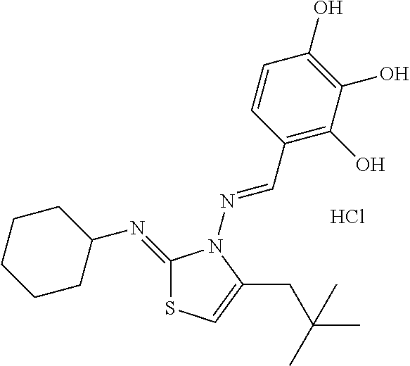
C1=CC(C=NN2C(CC(C)(C)C)=CSC2=NC2CCCCC2)=C(O)C(O)=C1O.Cl
